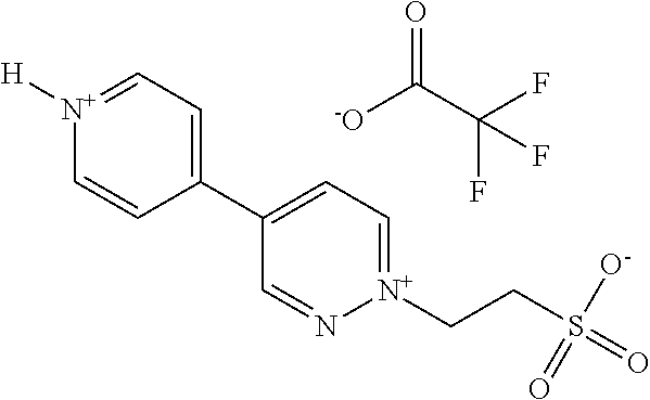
[N+]1([H])=CC=C(C2=CC=[N+](CCS(=O)([O-])=O)N=C2)C=C1.O=C([-O])C(F)(F)F
